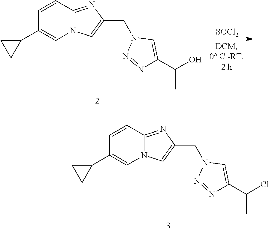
C1(C(O)C)=CN(CC2=CN3C(=N2)C=CC(C2CC2)=C3)N=N1.[SOCl2].C1(C(Cl)C)=CN(CC2=CN3C(=N2)C=CC(C2CC2)=C3)N=N1
